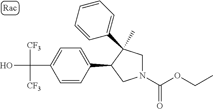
C(C1=CC=C(C2CN(C(=O)OCC)CC2(C)C2=CC=CC=C2)C=C1)(O)([CF3])[CF3]
